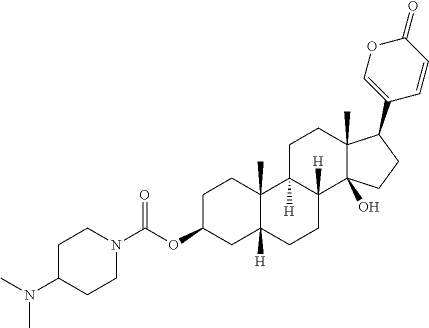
C(OC1CC2([H])C(C)(CC1)C1([H])C([H])(CC2)C2(O)C(C)(CC1)C(C1=COC(=O)C=C1)CC2)(=O)N1CCC(N(C)C)CC1
